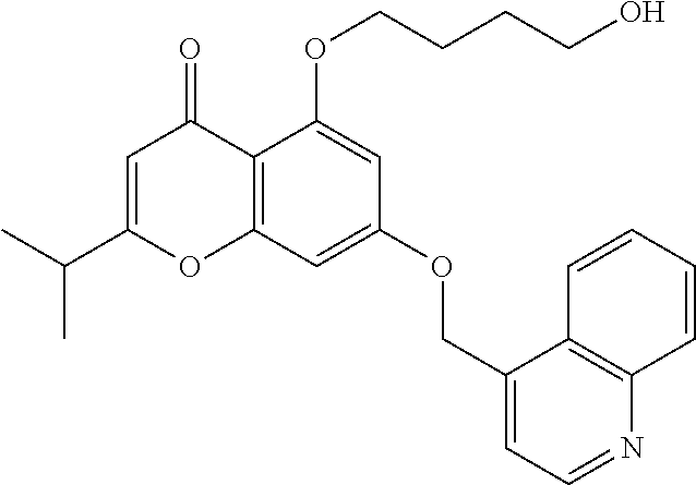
C1=C(C(C)C)OC2=C(C1=O)C(OCCCCO)=CC(OCC1=CC=NC3=C1C=CC=C3)=C2
